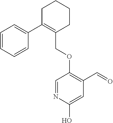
C1C(C2=CC=CC=C2)=C(COC2=C(C=O)C=C(O)N=C2)CCC1
